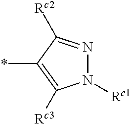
N1([Rc1])N=C([Rc2])C(*)=C1[Rc3]
